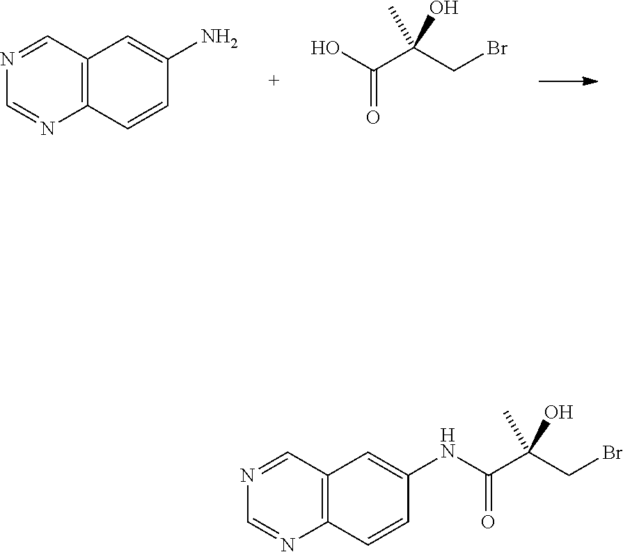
C12=C(C=CC(N)=C1)N=CN=C2.OC(C(CBr)(C)O)=O.C12=C(C=CC(NC(=O)C(CBr)(C)O)=C1)N=CN=C2
